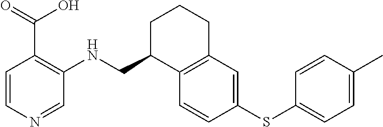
C1=CN=CC(NCC2C3=C(CCC2)C=C(SC2=CC=C(C)C=C2)C=C3)=C1C(=O)O
